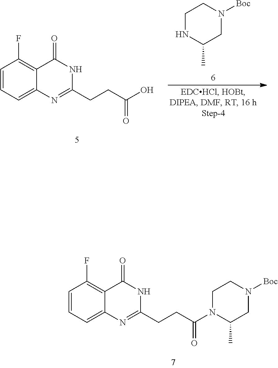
C1=CC=C2C(=C1F)C(=O)NC(CCC(O)=O)=N2.C1NC(C)CN([Boc])C1.C1=CC=C2C(=C1F)C(=O)NC(CCC(N1C(C)CN([Boc])CC1)=O)=N2
